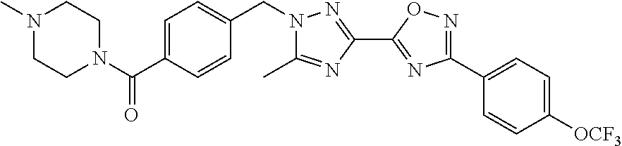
C1=C(C(N2CCN(C)CC2)=O)C=CC(CN2C(C)=NC(C3=NC(C4=CC=C([OCF3])C=C4)=NO3)=N2)=C1
